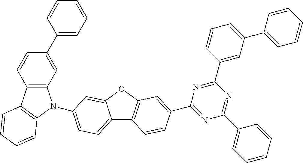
C12=CC=C(N3C4=C(C=CC(C5=CC=CC=C5)=C4)C4=C3C=CC=C4)C=C1OC1=C2C=CC(C2=NC(C3=CC=CC=C3)=NC(C3=CC(C4=CC=CC=C4)=CC=C3)=N2)=C1
